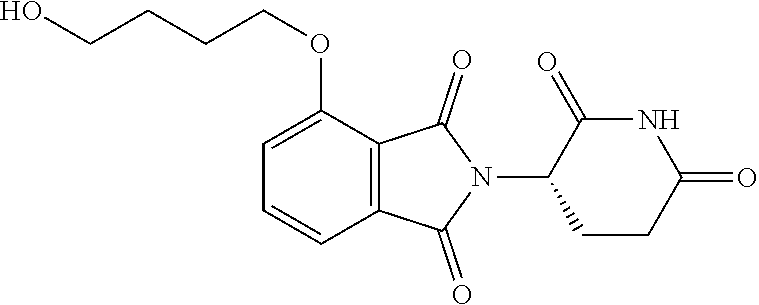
C12=C(C(=O)N(C3CCC(=O)NC3=O)C1=O)C=CC=C2OCCCCO
